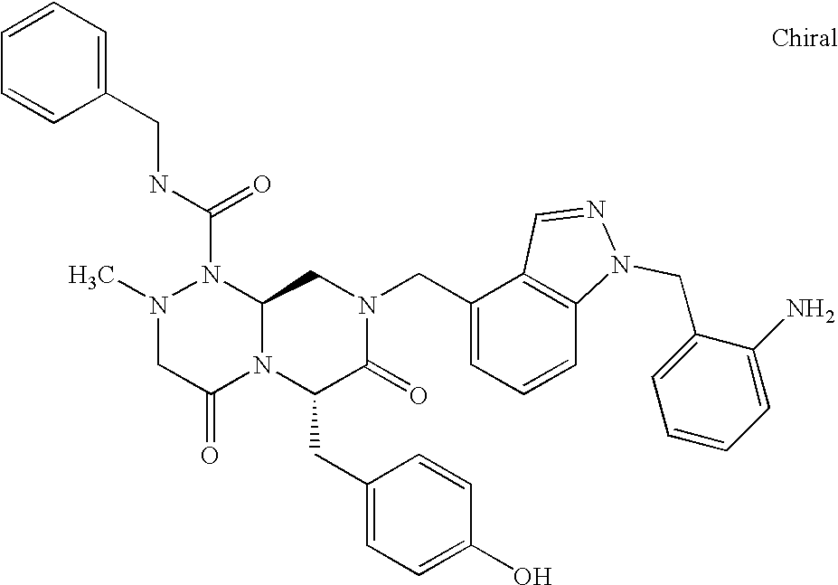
CN1CC(=O)N2C(N1C(NCC1=CC=CC=C1)=O)CN(CC1=CC=CC3=C1C=NN3CC1=CC=CC=C1N)C(=O)C2CC1=CC=C(O)C=C1
